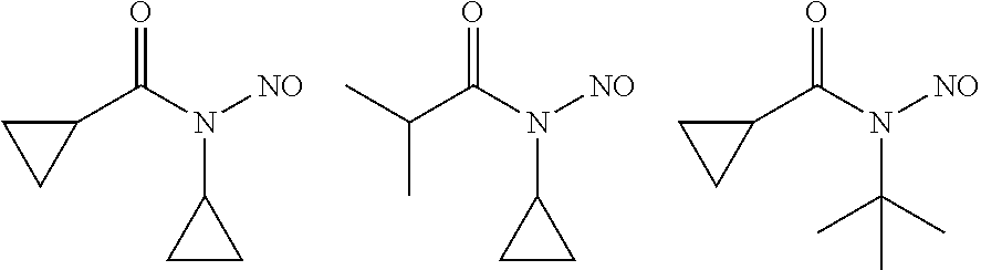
C1(C(N(C2CC2)[NO])=O)CC1.C(C(N(C1CC1)[NO])=O)(C)C.C1(C(N(C(C)(C)C)[NO])=O)CC1
